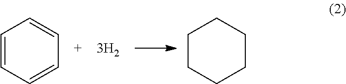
C1CCCCC1.C1=CC=CC=C1
